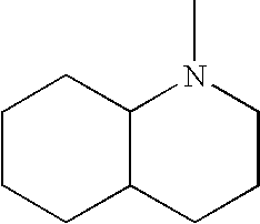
C1CCC2C(C1)N(C)CCC2
